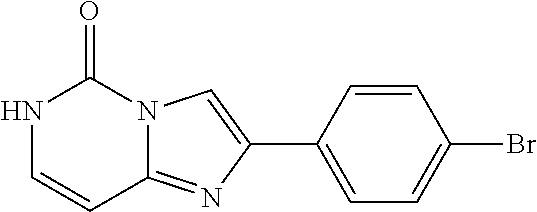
N1C=CC2=NC(C3=CC=C(Br)C=C3)=CN2C1=O
